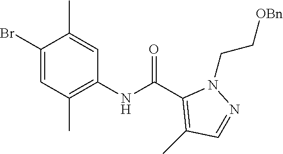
C1(Br)=CC(C)=C(NC(C2=C(C)C=NN2CC[OBn])=O)C=C1C
